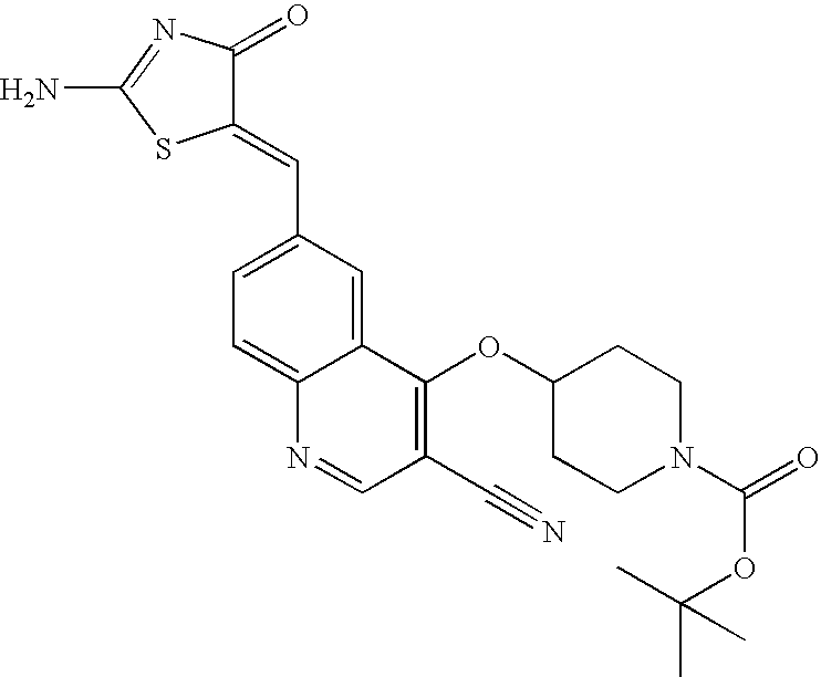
C1(=CC2=CC=C3C(=C2)C(OC2CCN(C(=O)OC(C)(C)C)CC2)=C(C#N)C=N3)C(=O)N=C(N)S1
